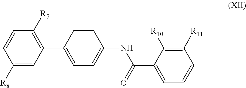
C1([R7])=C(C2=CC=C(NC(C3=CC=CC([R11])=C3[R10])=O)C=C2)C=C([R8])C=C1
